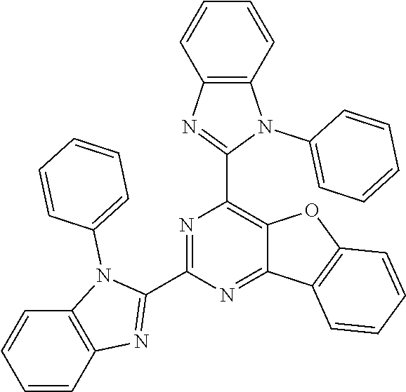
C12=C(C=CC=C1)N(C1=CC=CC=C1)C(C1=C3C(=NC(C4=NC5=C(N4C4=CC=CC=C4)C=CC=C5)=N1)C1=C(O3)C=CC=C1)=N2
